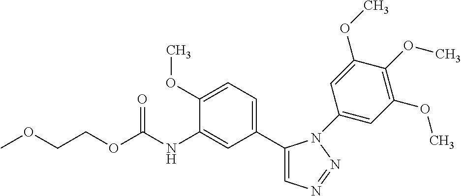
C1(C2=CC=C(OC)C(NC(OCCOC)=O)=C2)=CN=NN1C1=CC(OC)=C(OC)C(OC)=C1
